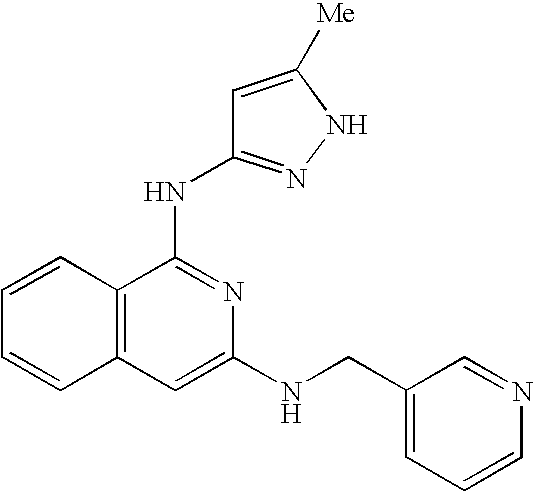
N(C1=NC(NCC2=CC=CN=C2)=CC2=C1C=CC=C2)C1=NNC([Me])=C1
